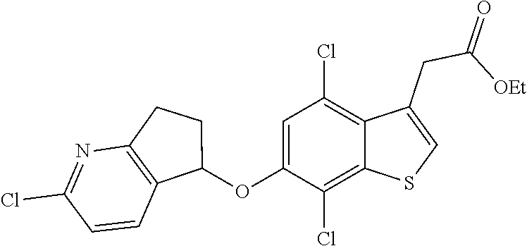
C1=C(OC2CCC3=C2C=CC(Cl)=N3)C(Cl)=C2C(=C1Cl)C(CC(=O)[OEt])=CS2
